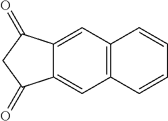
C12=CC3=C(C=C1C(=O)CC2=O)C=CC=C3
